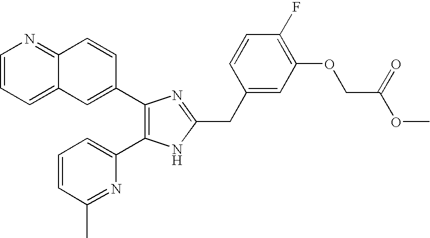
C1=CC=C2C(=N1)C=CC(C1=C(C3=CC=CC(C)=N3)NC(CC3=CC(OCC(OC)=O)=C(F)C=C3)=N1)=C2
